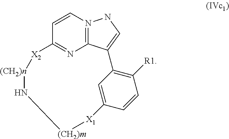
C1=CN2=C3N=C1[X2][(CH2)n]N[(CH2)m][X1]C1=CC(=C([R1])C=C1)C3=CN2
